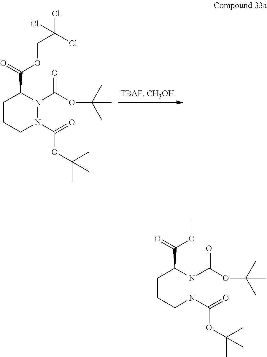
C1CCN(C(=O)OC(C)(C)C)N(C(OC(C)(C)C)=O)C1C(=O)OCC(Cl)(Cl)Cl.C1CCN(C(=O)OC(C)(C)C)N(C(OC(C)(C)C)=O)C1C(=O)OC
